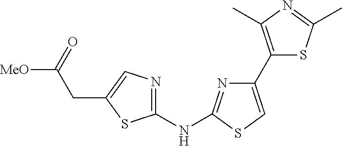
C1(NC2=NC(C3=C(C)N=C(C)S3)=CS2)=NC=C(CC([MeO])=O)S1
